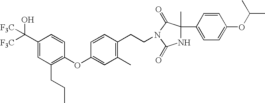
C1(C2(C)NC(=O)N(CCC3=C(C)C=C(OC4=C(CCC)C=C(C([F3C])([F3C])O)C=C4)C=C3)C2=O)=CC=C(OC(C)C)C=C1
